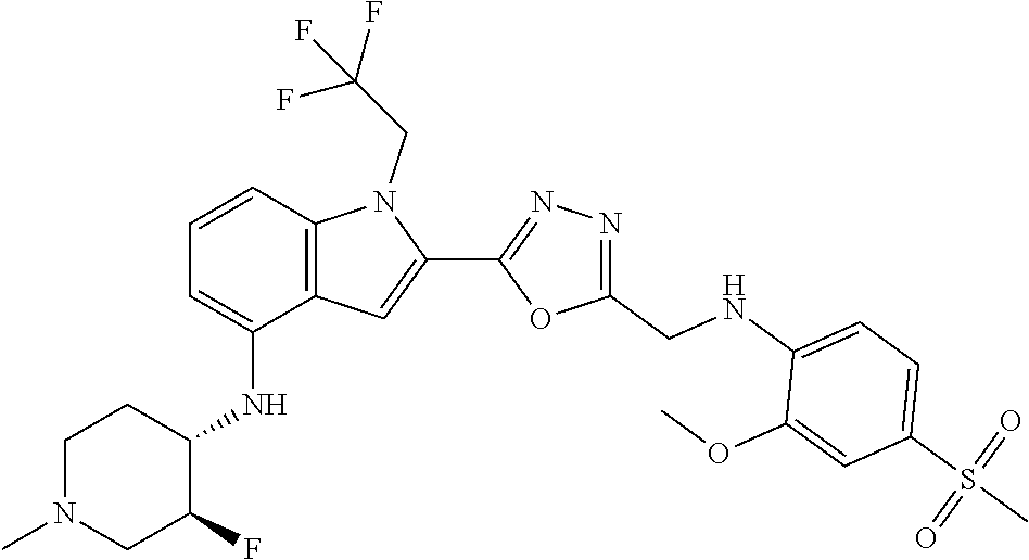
COC1=CC(S(=O)(=O)C)=CC=C1NCC1=NN=C(C2=CC3=C(C=CC=C3NC3C(F)CN(C)CC3)N2CC(F)(F)F)O1
